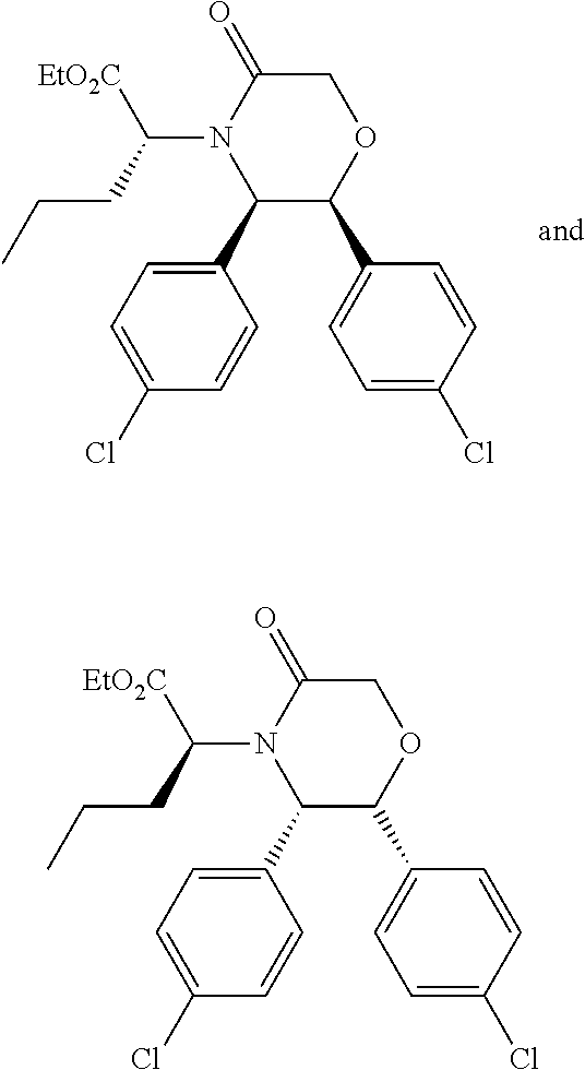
C1(C2=CC=C(Cl)C=C2)C(C2=CC=C(Cl)C=C2)OCC(=O)N1C(CCC)[EtO2C].C1(C2=CC=C(Cl)C=C2)C(C2=CC=C(Cl)C=C2)OCC(=O)N1C(CCC)[EtO2C]
